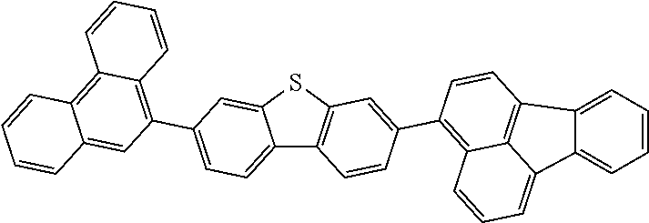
C12=CC=C(C3=C4C(=C5C(=C3)C=CC=C5)C=CC=C4)C=C1SC1=C2C=CC(C2=C3C4=C(C=C2)C2=CC=CC=C2C4=CC=C3)=C1
